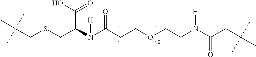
C(CSCC(N(C(CCOCCN(C(CC(C)(C)C)=O)[H])=O)[H])C(=O)O)(C)(C)C
